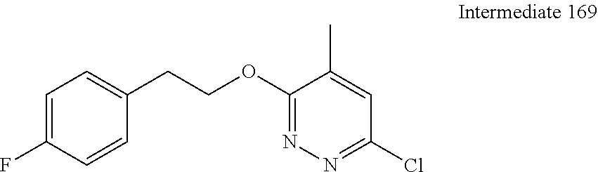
C1=C(F)C=CC(CCOC2=NN=C(Cl)C=C2C)=C1
